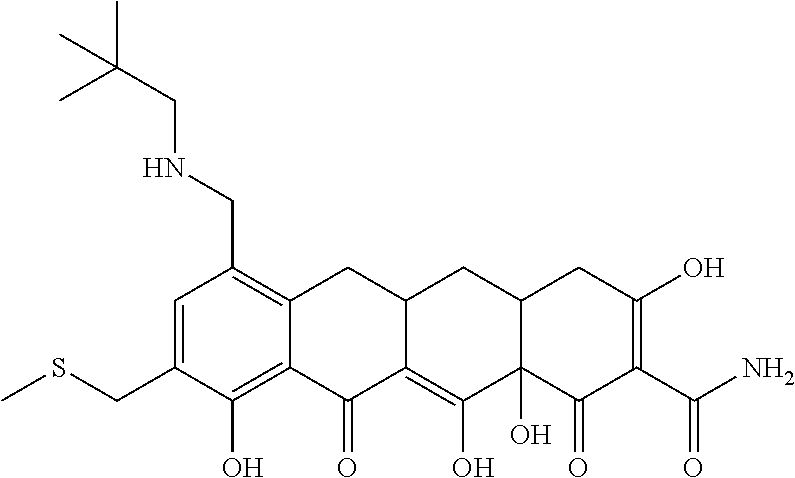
C1=C(CSC)C(O)=C2C(=C1CNCC(C)(C)C)CC1C(=C(O)C3(O)C(C1)CC(O)=C(C(N)=O)C3=O)C2=O
